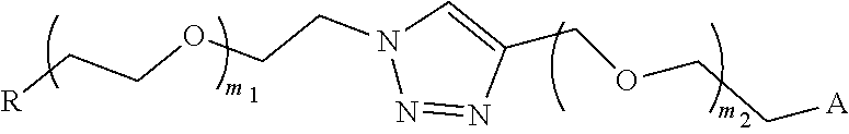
N1(CCOCC[R])N=NC(COCC[A])=C1
